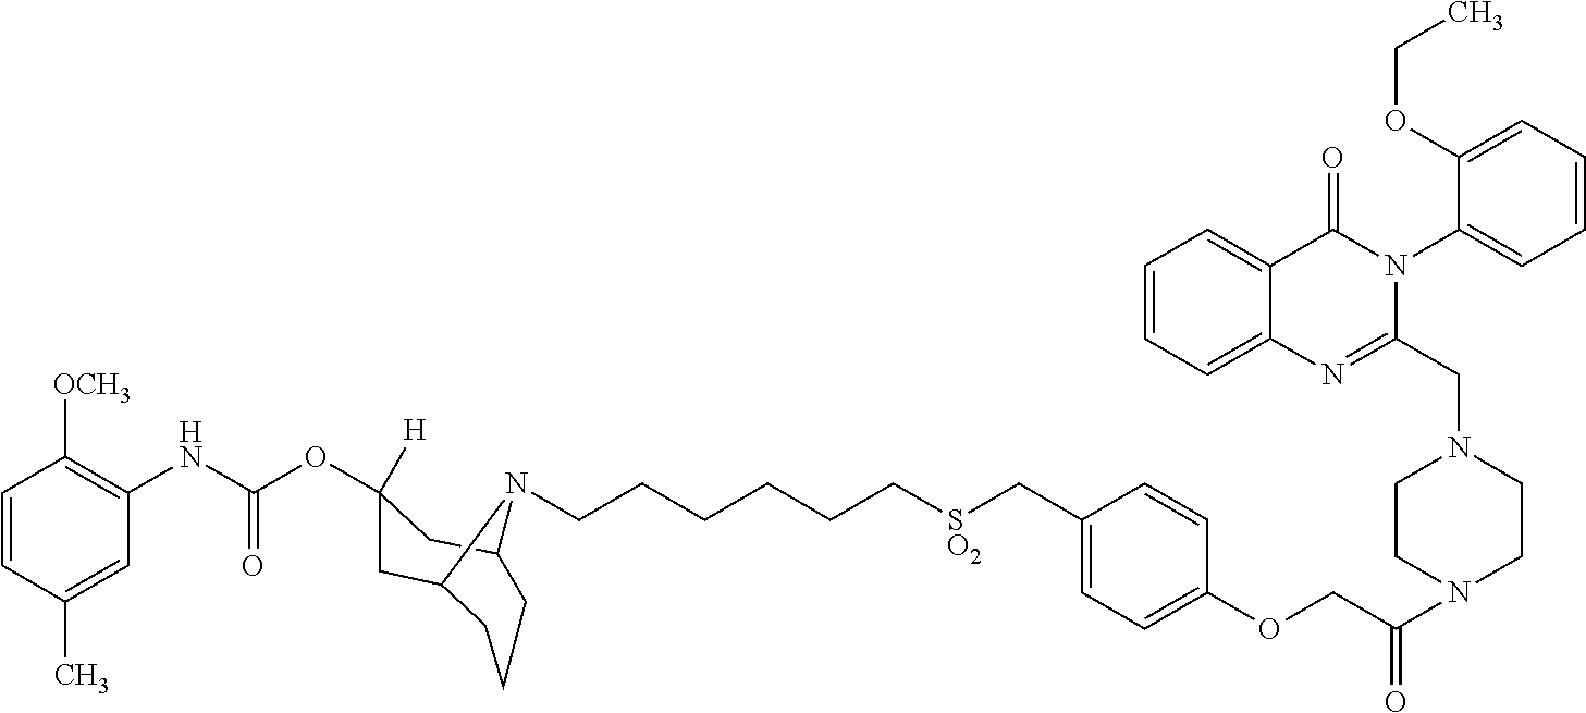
C1=CC(C)=CC(NC(OC2([H])CC3CCCC(C2)N3CCCCCC[SO2]CC2=CC=C(OCC(N3CCN(CC4=NC5=CC=CC=C5C(=O)N4C4=CC=CC=C4OCC)CC3)=O)C=C2)=O)=C1[OCH3]
